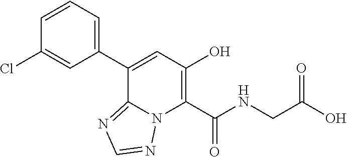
C1(C2=CC(O)=C(C(NCC(O)=O)=O)N3C2=NC=N3)=CC=CC(Cl)=C1
